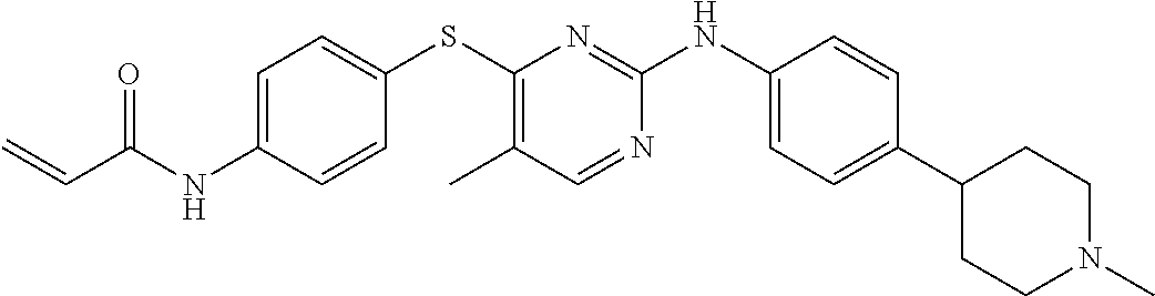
C1=C(NC(C=C)=O)C=CC(SC2=C(C)C=NC(NC3=CC=C(C4CCN(C)CC4)C=C3)=N2)=C1
